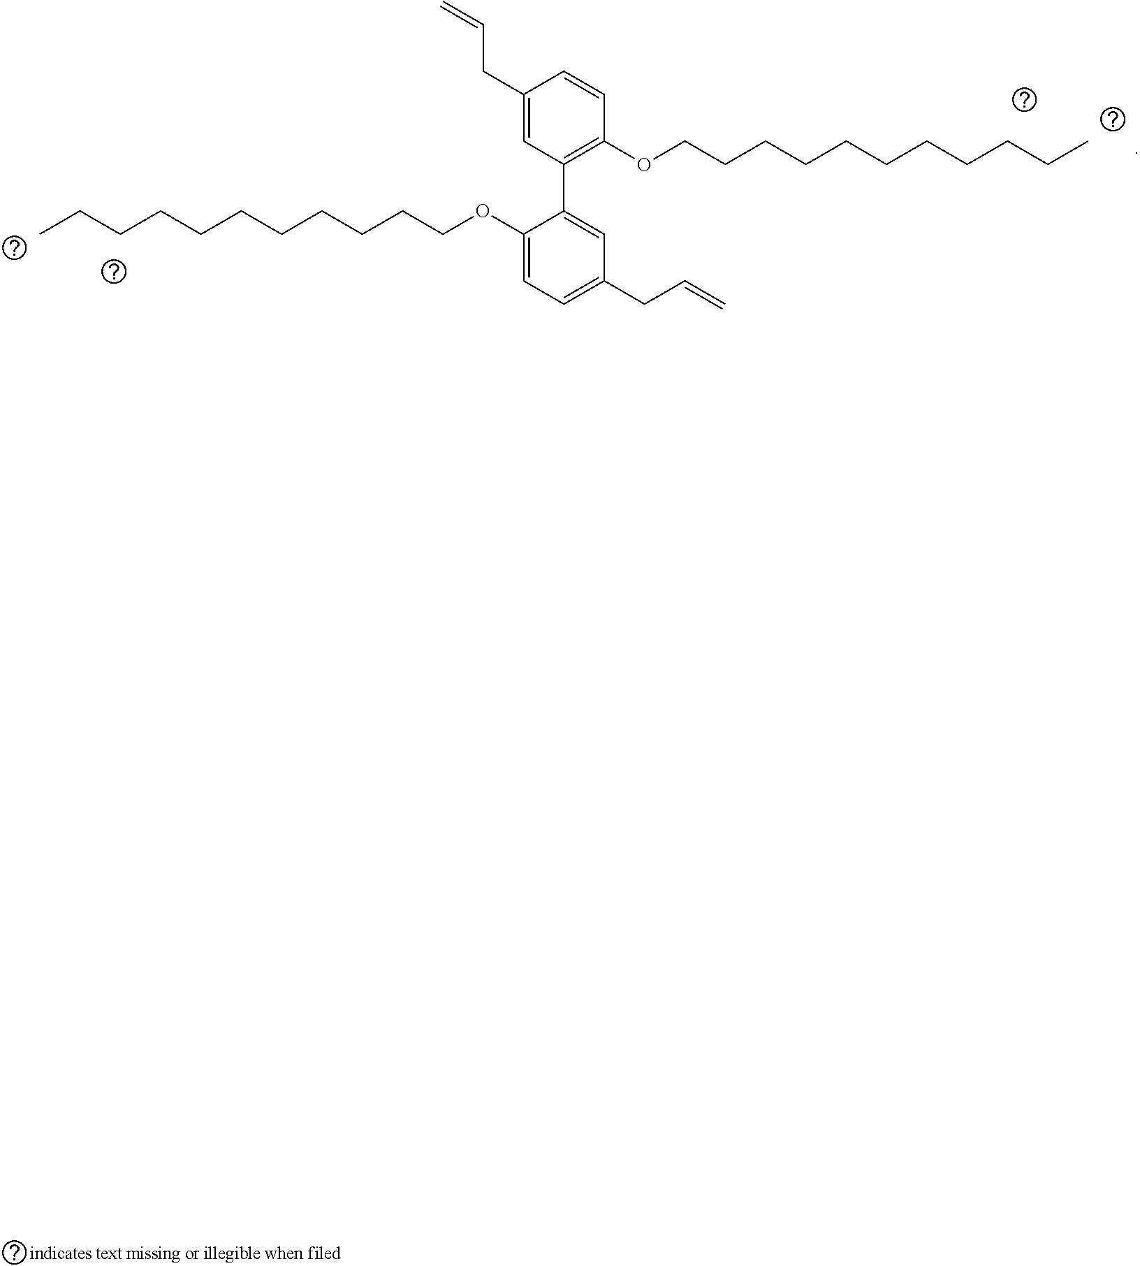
CCCCCCCCCCCOC1=CC=C(CC=C)C=C1C1=C(OCCCCCCCCCCC)C=CC(CC=C)=C1
